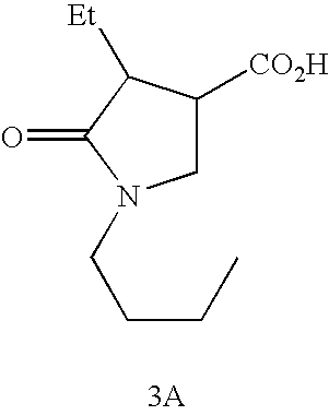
C1([CO2H])CN(CCCC)C(=O)C1[Et].[3A]
